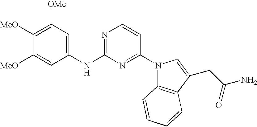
C1([MeO])=C([OMe])C=C(NC2=NC=CC(N3C4=C(C(CC(N)=O)=C3)C=CC=C4)=N2)C=C1[MeO]
